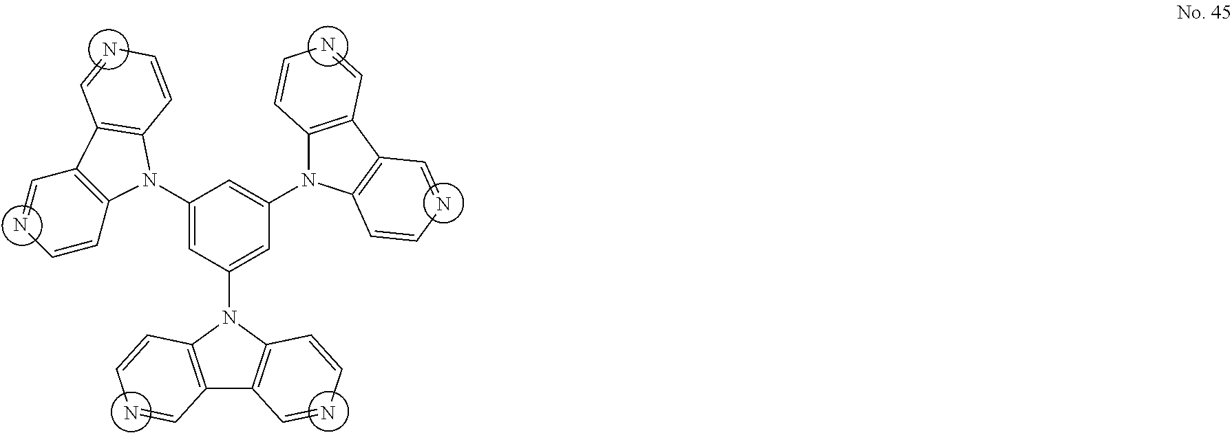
C12=C(N(C3=CC(N4C5=C(C6=C4C=CN=C6)C=NC=C5)=CC(N4C5=C(C=NC=C5)C5=C4C=CN=C5)=C3)C3=C1C=NC=C3)C=CN=C2
